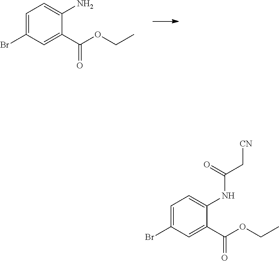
C1=C(Br)C=C(C(OCC)=O)C(N)=C1.C1=C(Br)C=C(C(OCC)=O)C(NC(C[CN])=O)=C1
